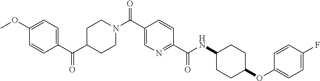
C1CN(C(C2=CN=C(C(=O)NC3CCC(OC4=CC=C(F)C=C4)CC3)C=C2)=O)CCC1C(C1=CC=C(OC)C=C1)=O
